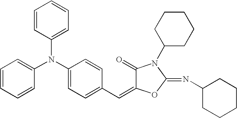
C1(N(C2=CC=C(C=C3C(=O)N(C4CCCCC4)C(=NC4CCCCC4)O3)C=C2)C2=CC=CC=C2)=CC=CC=C1
